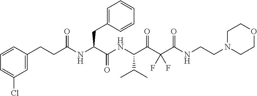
C(C(NC(CCC1=CC(Cl)=CC=C1)=O)C(NC(C(C(C(NCCN1CCOCC1)=O)(F)F)=O)C(C)C)=O)C1=CC=CC=C1
